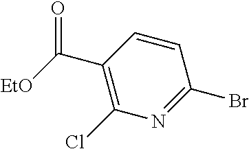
C(C1=C(Cl)N=C(Br)C=C1)([EtO])=O
